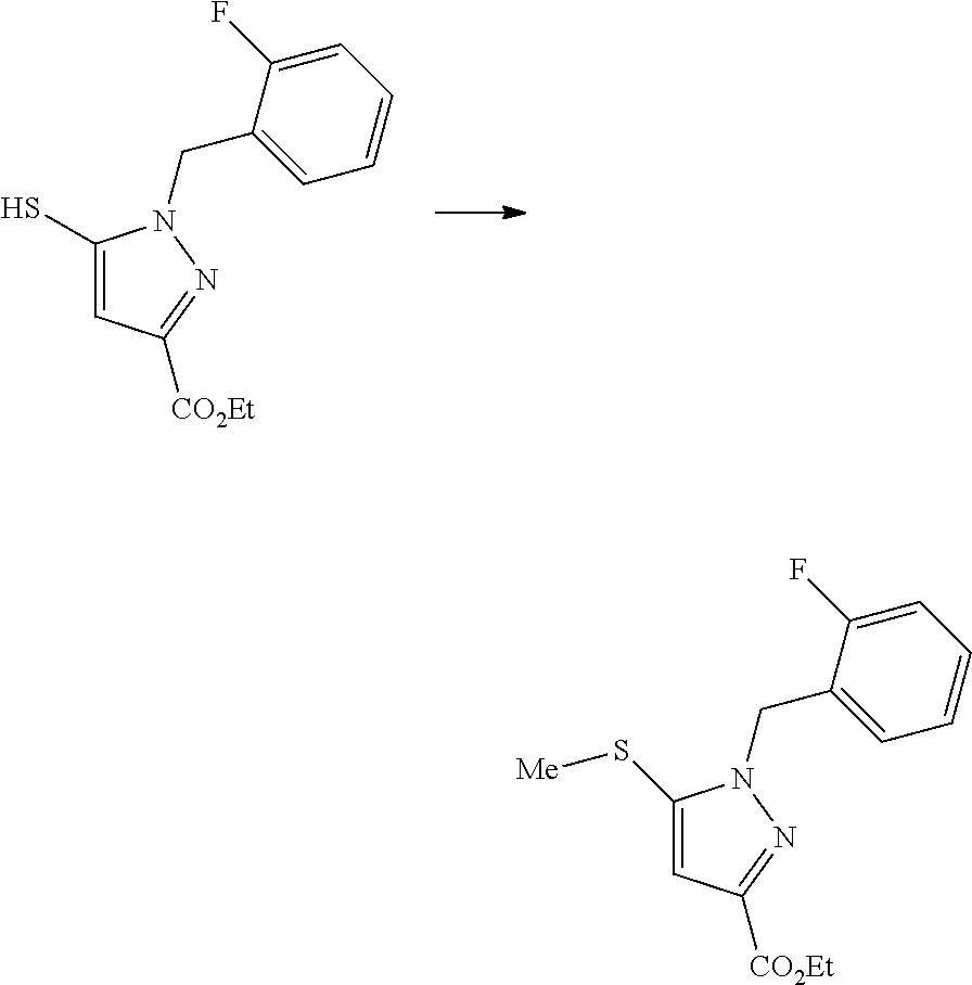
C1(S)=CC([CO2Et])=NN1CC1=CC=CC=C1F.C1(S[Me])=CC([CO2Et])=NN1CC1=CC=CC=C1F
